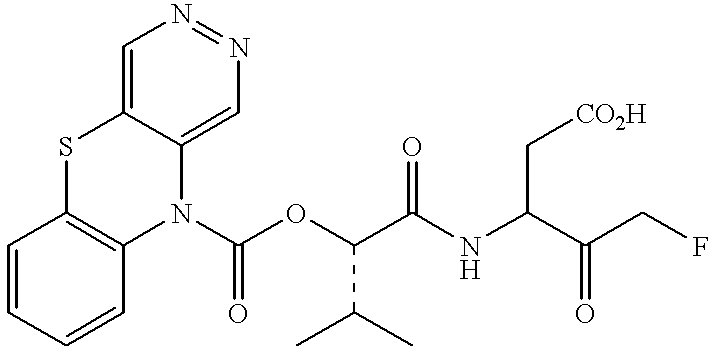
C1=CC=CC2=C1SC1=CN=NC=C1N2C(OC(C(NC(C(CF)=O)C[CO2H])=O)C(C)C)=O
